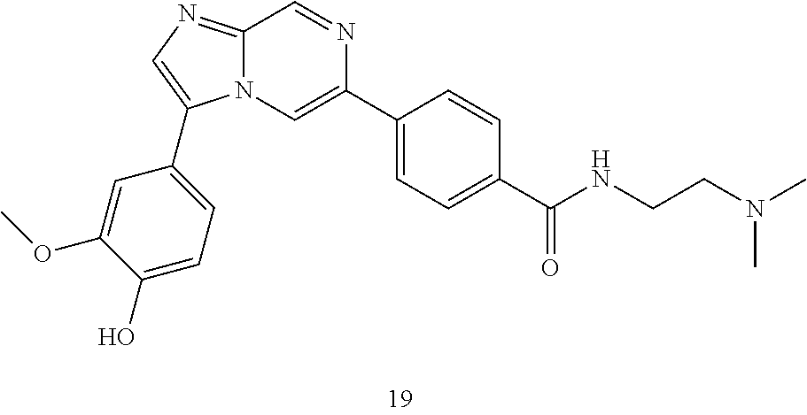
N12C(=NC=C1C1=CC=C(O)C(OC)=C1)C=NC(C1=CC=C(C(NCCN(C)C)=O)C=C1)=C2
